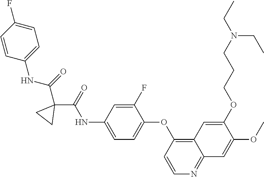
C1=CC(NC(=O)C2(C(=O)NC3=CC=C(OC4=C5C(=NC=C4)C=C(OC)C(OCCCN(CC)CC)=C5)C(F)=C3)CC2)=CC=C1F
